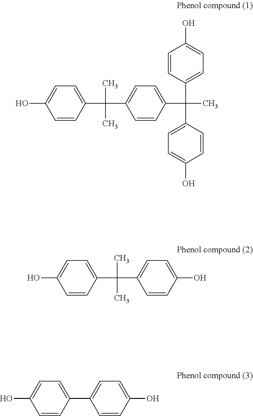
C1=CC(C(C2=CC=C(C(C)(C3=CC=C(O)C=C3)C3=CC=C(O)C=C3)C=C2)(C)C)=CC=C1O.C1=CC(C(C2=CC=C(O)C=C2)(C)C)=CC=C1O.C1=CC(C2=CC=C(O)C=C2)=CC=C1O
